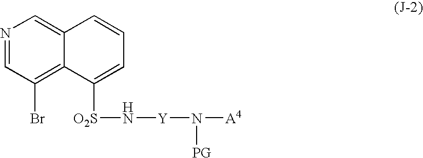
N1=CC(Br)=C2C(=C1)C=CC=C2[O2S]N[Y]N([PG])[A4]
